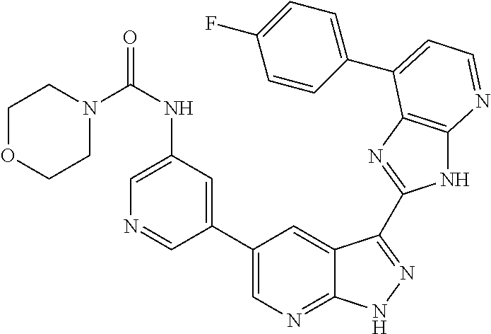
C1(C2=CN=C3C(=C2)C(C2=NC4=C(N2)N=CC=C4C2=CC=C(F)C=C2)=NN3)=CC(NC(=O)N2CCOCC2)=CN=C1
